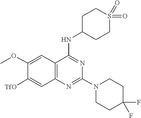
N1(C2=NC3=C(C=C(OC)C([TfO])=C3)C(NC3CCS(=O)(=O)CC3)=N2)CCC(F)(F)CC1
